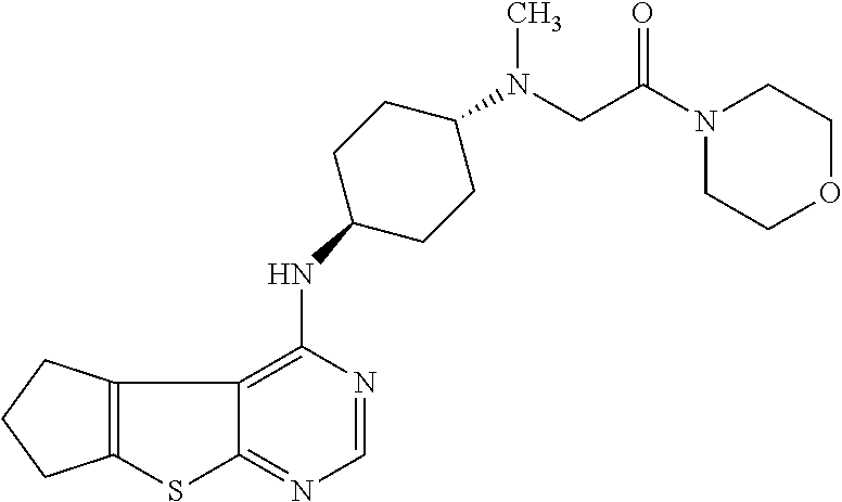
C12=C(CCC1)C1=C(NC3CCC(N(CC(N4CCOCC4)=O)C)CC3)N=CN=C1S2
